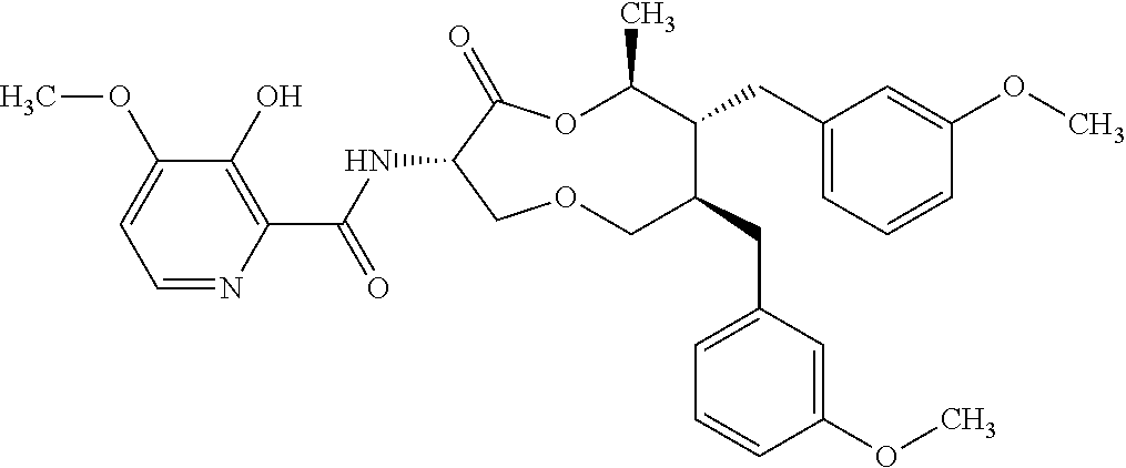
C1(O)=C(C(NC2C(=O)OC(C)C(CC3=CC=CC(OC)=C3)C(CC3=CC=CC(OC)=C3)COC2)=O)N=CC=C1OC
